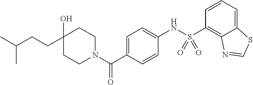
C1(O)(CCC(C)C)CCN(C(=O)C2=CC=C(NS(C3=C4C(=CC=C3)SC=N4)(=O)=O)C=C2)CC1
